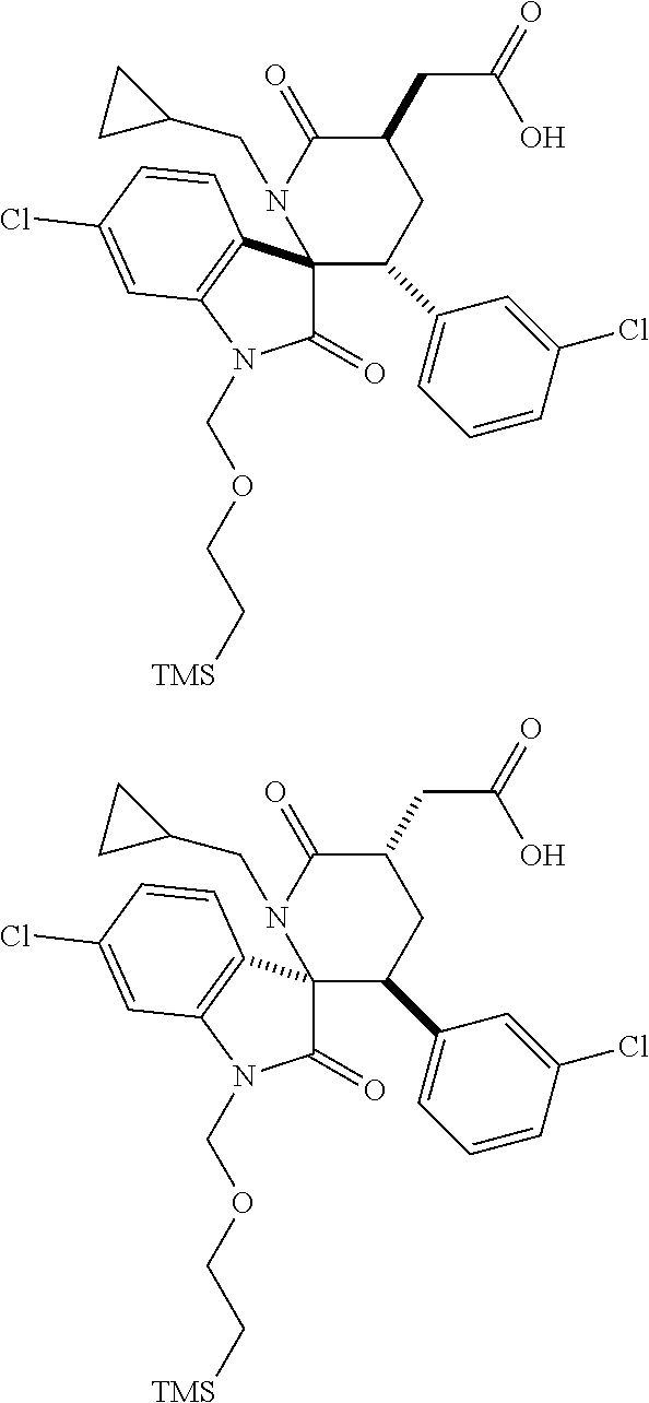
C1C(CC(=O)O)C(=O)N(CC2CC2)C2(C1C1=CC=CC(Cl)=C1)C(=O)N(COCC[TMS])C1=C2C=CC(Cl)=C1.C1C(CC(=O)O)C(=O)N(CC2CC2)C2(C1C1=CC=CC(Cl)=C1)C(=O)N(COCC[TMS])C1=C2C=CC(Cl)=C1
